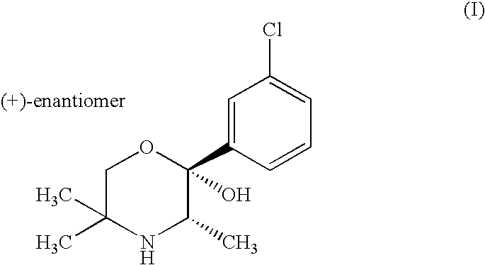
C1C(C)(C)NC(C)C(C2=CC(Cl)=CC=C2)(O)O1
